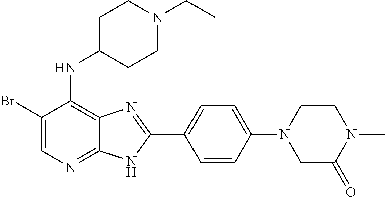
C1(Br)=CN=C2C(=C1NC1CCN(CC)CC1)N=C(C1=CC=C(N3CC(=O)N(C)CC3)C=C1)N2
